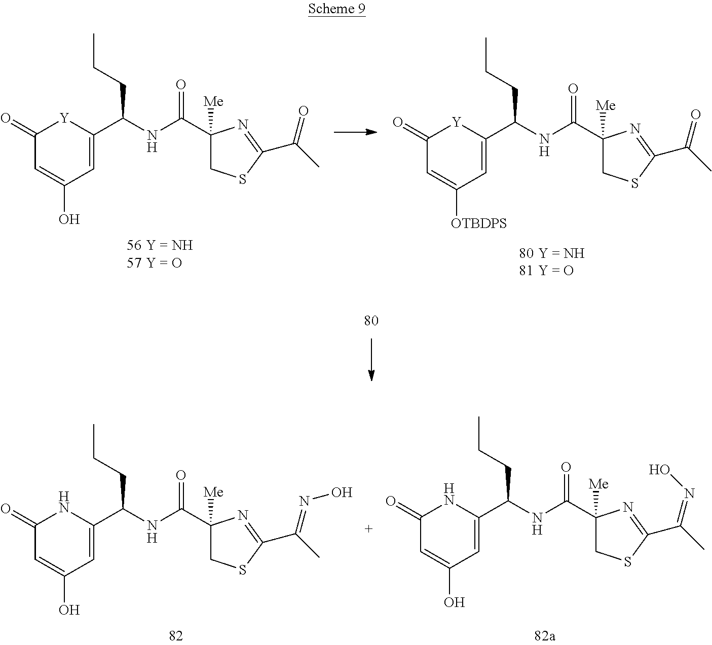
C1(=O)C=C(O)C=C(C(NC(=O)C2([Me])CSC(C(C)=O)=N2)CCC)[Y]1.C1(=O)C=C([OTBDPS])C=C(C(NC(=O)C2([Me])CSC(C(C)=O)=N2)CCC)[Y]1.C1(=O)C=C(O)C=C(C(NC(=O)C2([Me])CSC(C(C)=NO)=N2)CCC)N1.C1(=O)C=C(O)C=C(C(NC(=O)C2([Me])CSC(C(C)=NO)=N2)CCC)N1
